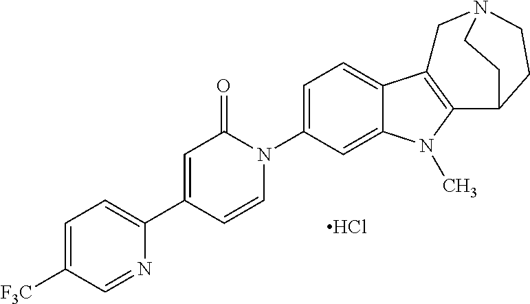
Cl.C1=C([F3C])C=NC(C2=CC(=O)N(C3=CC=C4C(=C3)N(C)C3=C4CN4CCC3CC4)C=C2)=C1
